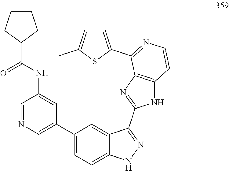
C1=NC=C(C2=CC=C3C(=C2)C(C2=NC4=C(N2)C=CN=C4C2=CC=C(C)S2)=NN3)C=C1NC(=O)C1CCCC1
